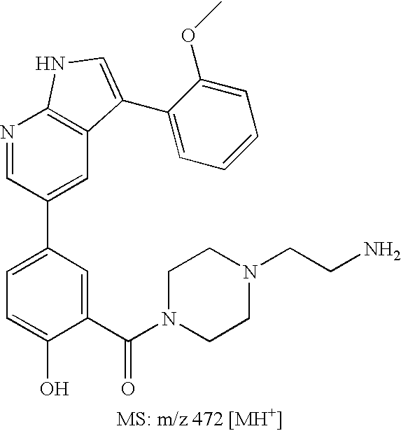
C1=C(C2=CC3=C(N=C2)NC=C3C2=CC=CC=C2OC)C=C(C(N2CCN(CCN)CC2)=O)C(O)=C1
